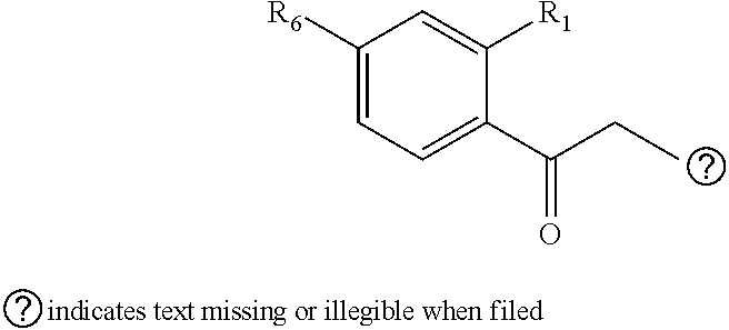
C1([R6])=CC=C(C(CC)=O)C([R1])=C1
